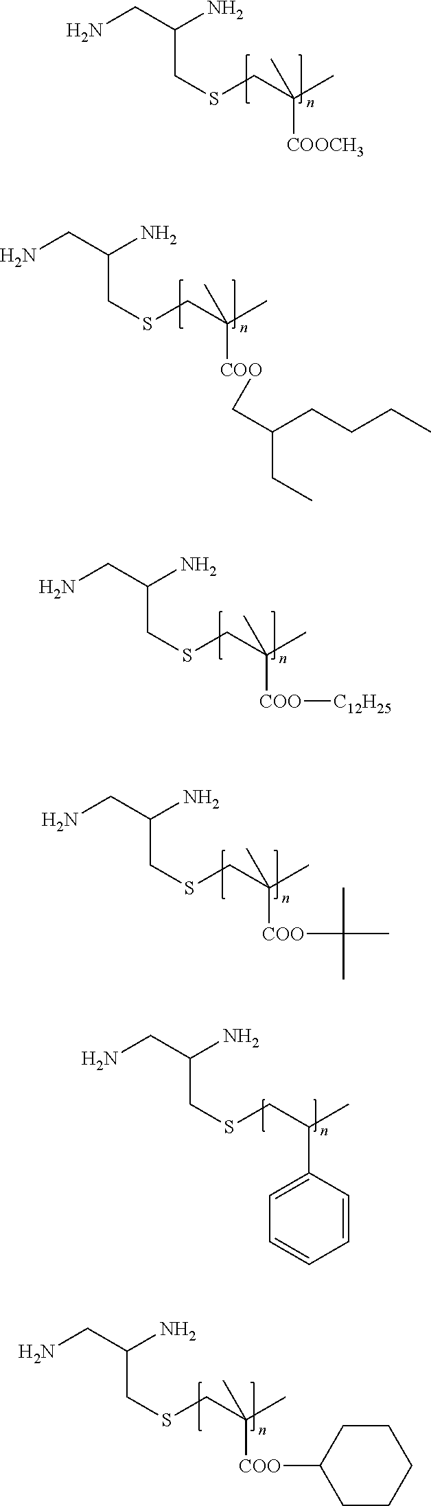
NCC(N)CSCC(C)(C)[COOCH3].NCC(N)CSCC(C)(C)[COO]CC(CCCC)CC.NCC(N)CSCC(C)(C)[COO][C12H25].NCC(N)CSCC(C)(C)[COO]C(C)(C)C.NCC(N)CSCC(C)(C)[COO]C1CCCCC1.NCC(N)CSCC(C)C1=CC=CC=C1
